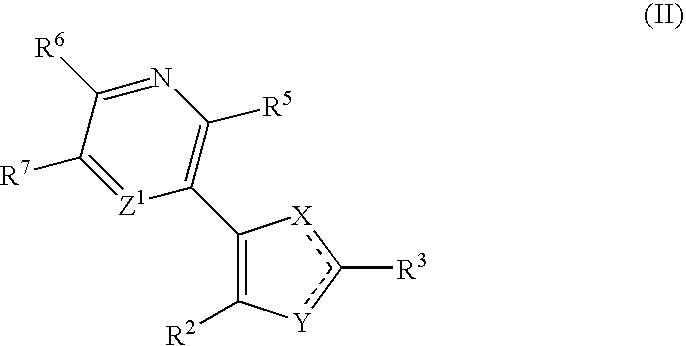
C1(C2=C([R5])N=C([R6])C([R7])=[Z1]2)=C([R2])[Y]c([R3])[X]1
